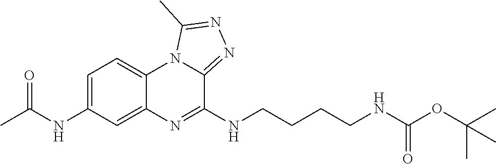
C1(NC(C)=O)=CC=C2C(=C1)N=C(NCCCCNC(OC(C)(C)C)=O)C1=NN=C(C)N21
